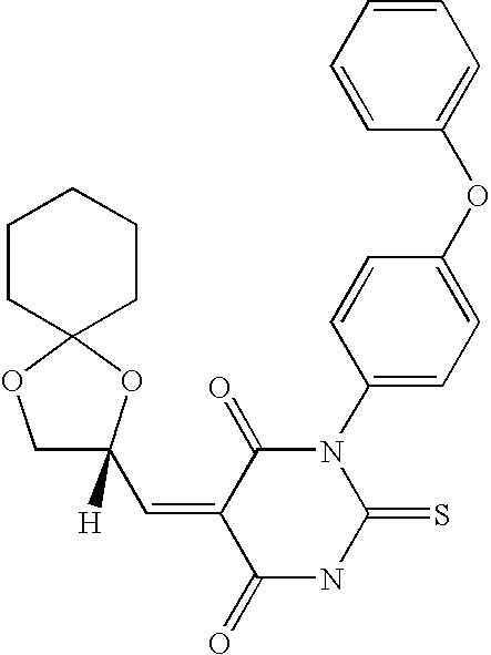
C1=CC=CC(OC2=CC=C(N3C(=O)C(=CC4([H])COC5(O4)CCCCC5)C(=O)NC3=S)C=C2)=C1
